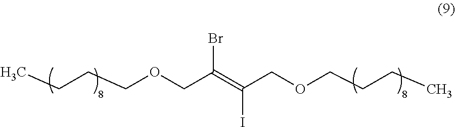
BrC(=C(COCCCC)I)COCCCC
